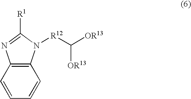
C12=C(C=CC=C1)N=C([R1])N2[R12]C([OR13])[OR13]
